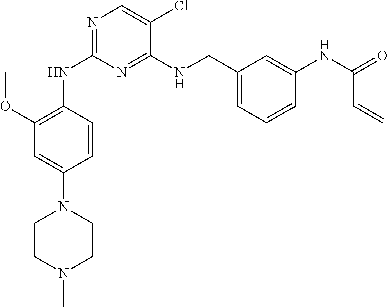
N1=C(NC2=C(OC)C=C(N3CCN(C)CC3)C=C2)N=C(NCC2=CC=CC(NC(=O)C=C)=C2)C(Cl)=C1
